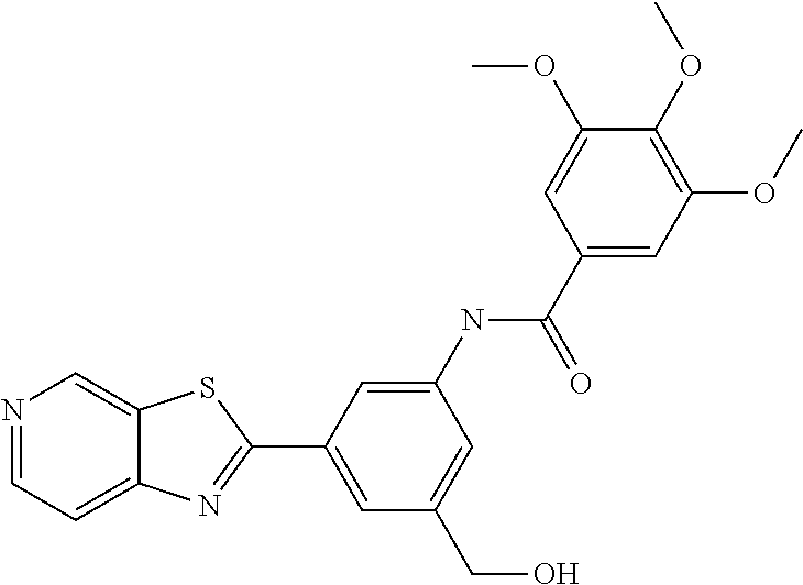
N1=CC=C2C(=C1)SC(C1=CC(CO)=CC(NC(=O)C3=CC(OC)=C(OC)C(OC)=C3)=C1)=N2
